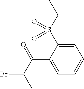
C1=C(S(CC)(=O)=O)C(C(C(C)Br)=O)=CC=C1
